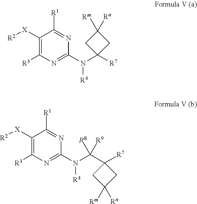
C1([X][R2])=C([R3])N=C(N([R4])C2([R7])CC([Rn])([Rm])C2)N=C1[R1].C1([X][R2])=C([R3])N=C(N([R4])C(C2([R7])CC([Rn])([Rm])C2)([R9])[R8])N=C1[R1]
